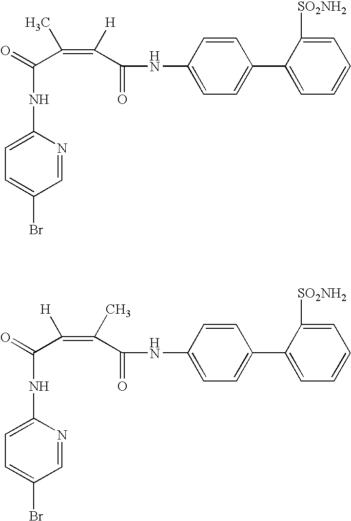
C1=NC(NC(C(=C([H])C(NC2=CC=C(C3=CC=CC=C3[SO2NH2])C=C2)=O)C)=O)=CC=C1Br.C1=NC(NC(C(=C(C)C(NC2=CC=C(C3=CC=CC=C3[SO2NH2])C=C2)=O)[H])=O)=CC=C1Br
